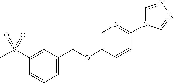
C1(COC2=CN=C(N3C=NN=C3)C=C2)=CC=CC(S(C)(=O)=O)=C1
